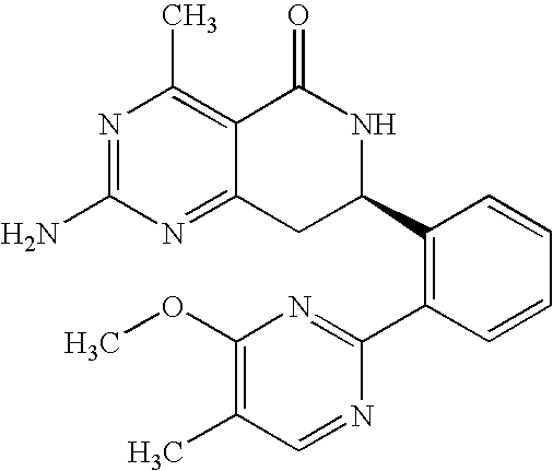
N1=C(N)N=C2C(=C1C)C(=O)NC(C1=C(C3=NC(OC)=C(C)C=N3)C=CC=C1)C2
